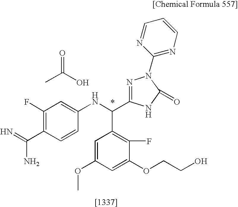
C1(OCCO)=CC(OC)=CC(C(NC2=CC(F)=C(C(=N)N)C=C2)C2=NN(C3=NC=CC=N3)C(=O)N2)=C1F.CC(=O)O
